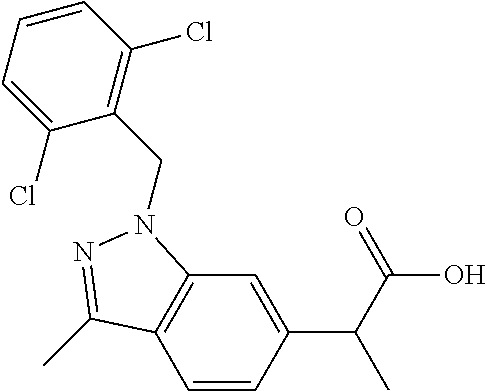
C1=CC(C(C(=O)O)C)=CC2=C1C(C)=NN2CC1=C(Cl)C=CC=C1Cl
